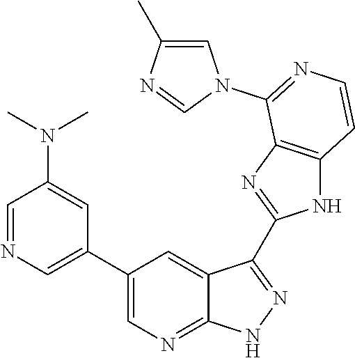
C1=NC=C(C2=CN=C3C(=C2)C(C2=NC4=C(N2)C=CN=C4N2C=C(C)N=C2)=NN3)C=C1N(C)C
